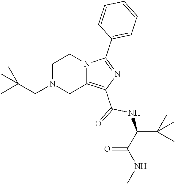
C1N(CC(C)(C)C)CC2=C(C(=O)NC(C(=O)NC)C(C)(C)C)N=C(C3=CC=CC=C3)N2C1
